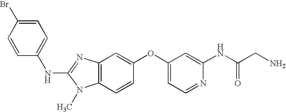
N(C1=NC2=C(N1C)C=CC(OC1=CC=NC(NC(CN)=O)=C1)=C2)C1=CC=C(Br)C=C1
